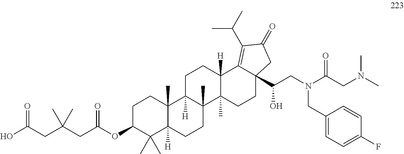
C1C(OC(CC(CC(O)=O)(C)C)=O)C(C)(C)C2([H])C(C)(C1)C1([H])C(C)(CC2)C2(C)C([H])(CC1)C1=C(C(C)C)C(=O)CC1(C(CN(CC1=CC=C(F)C=C1)C(CN(C)C)=O)O)CC2
